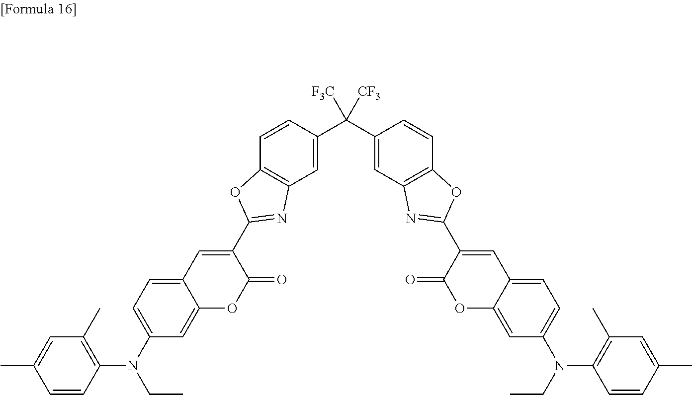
C1=CC(N(C2=CC=C3C(=C2)OC(=O)C(C2=NC4=C(C=CC(C([CF3])([F3C])C5=CC6=C(C=C5)OC(C5=CC7=CC=C(N(C8=C(C)C=C(C)C=C8)CC)C=C7OC5=O)=N6)=C4)O2)=C3)CC)=C(C)C=C1C
